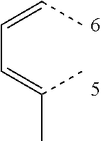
C(C=C(C)C)=CC
